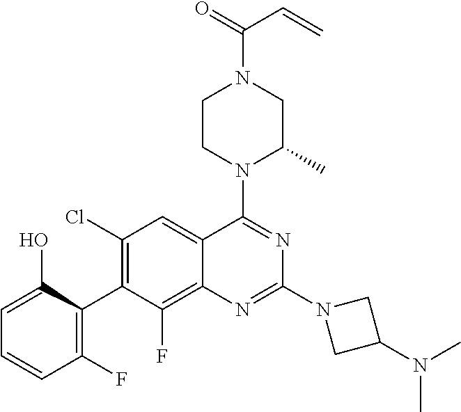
C1=C(O)C(C2=C(Cl)C=C3C(=C2F)N=C(N2CC(N(C)C)C2)N=C3N2C(C)CN(C(=O)C=C)CC2)=C(F)C=C1
